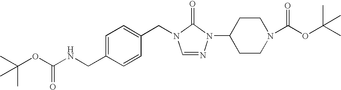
C(N1C=NN(C2CCN(C(OC(C)(C)C)=O)CC2)C1=O)C1=CC=C(CNC(OC(C)(C)C)=O)C=C1
